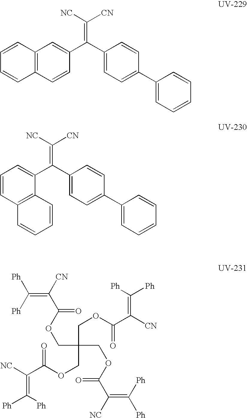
C12=C(C=CC(C(C3=CC=C(C4=CC=CC=C4)C=C3)=C([CN])[NC])=C1)C=CC=C2.C1=CC2=C(C(C(C3=CC=C(C4=CC=CC=C4)C=C3)=C([CN])[NC])=C1)C=CC=C2.C(=C([CN])C(OCC(COC(C([CN])=C([Ph])[Ph])=O)(COC(C([NC])=C([Ph])[Ph])=O)COC(=O)C([NC])=C([Ph])[Ph])=O)([Ph])[Ph]
